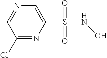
C1(Cl)=NC(S(=O)(=O)NO)=CN=C1
